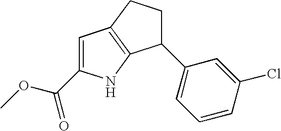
C1(C2=CC=CC(Cl)=C2)CCC2=C1NC(C(OC)=O)=C2
